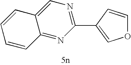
C12=CN=C(C3=COC=C3)N=C1C=CC=C2
